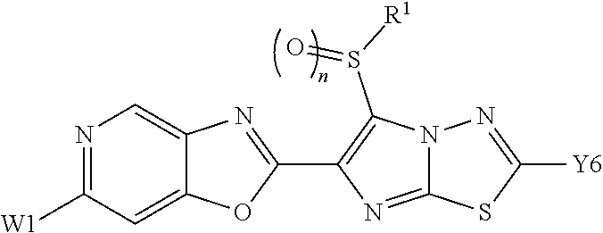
N1=C([W1])C=C2C(=C1)N=C(C1=C(S([R1])=O)N3C(=N1)SC([Y6])=N3)O2
